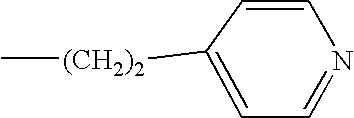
C1=C([(CH2)2]C)C=CN=C1
